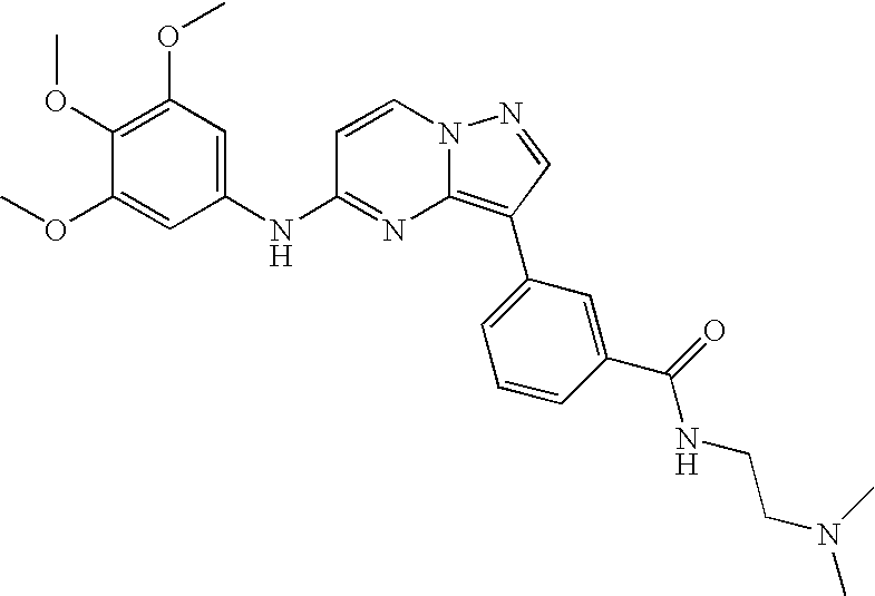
C1(NC2=NC3=C(C4=CC=CC(C(NCCN(C)C)=O)=C4)C=NN3C=C2)=CC(OC)=C(OC)C(OC)=C1
